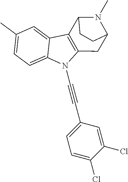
C1(C)=CC=C2C(=C1)C1=C(N2C#CC2=CC=C(Cl)C(Cl)=C2)CC2N(C)C1CC2
